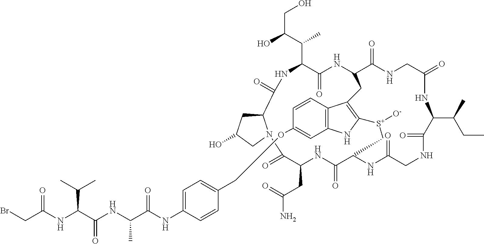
C12CC(O)CN1C(=O)C(CC(=O)N)NC(=O)C1NC(=O)CNC(=O)C(C(CC)C)NC(=O)CNC(=O)C(NC(=O)C(C(C)C(CO)O)NC2=O)CC2=C([S+]([O-])C1)NC1=C2C=CC(OCC2=CC=C(NC(=O)C(C)NC(C(C(C)C)NC(CBr)=O)=O)C=C2)=C1
